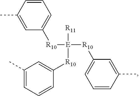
[R11][E]([R10]C1=CC=CC(C)=C1)([R10]C1=CC=CC(C)=C1)[R10]C1=CC(C)=CC=C1
